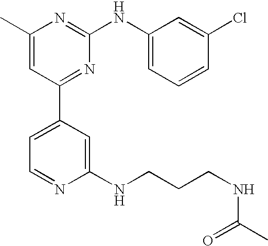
C1(C)=CC(C2=CC=NC(NCCCNC(C)=O)=C2)=NC(NC2=CC=CC(Cl)=C2)=N1
